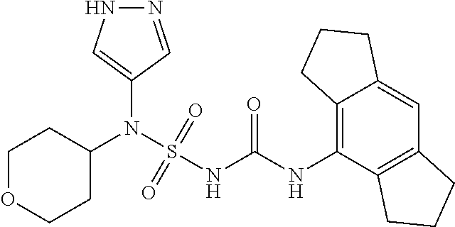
C1(N(S(NC(NC2=C3C(=CC4=C2CCC4)CCC3)=O)(=O)=O)C2CCOCC2)=CNN=C1
